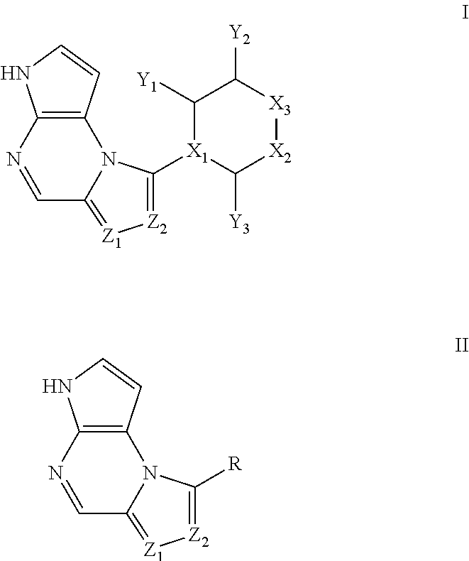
C12=C(C=CN1)N1C([X1]3C([Y3])[X2][X3]C([Y2])C3[Y1])=[Z2][Z1]=C1C=N2.C12=C(C=CN1)N1C([R])=[Z2][Z1]=C1C=N2
